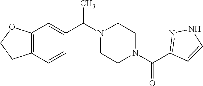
N1(C(C2=CC3=C(C=C2)CCO3)C)CCN(C(C2=NNC=C2)=O)CC1
